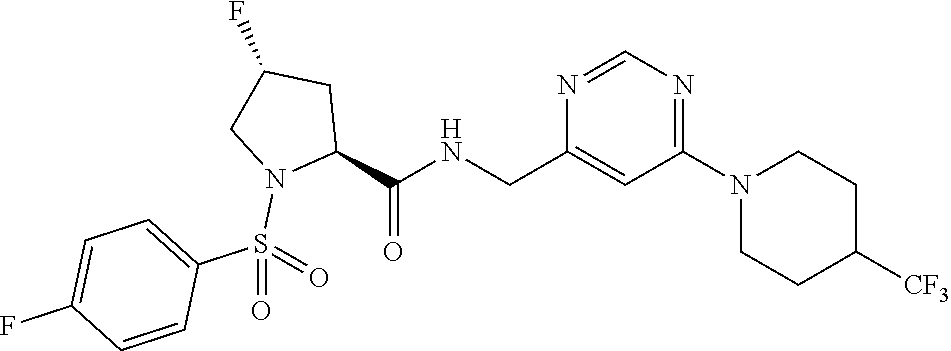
C1(CNC(C2CC(F)CN2S(=O)(C2=CC=C(F)C=C2)=O)=O)=CC(N2CCC([CF3])CC2)=NC=N1
